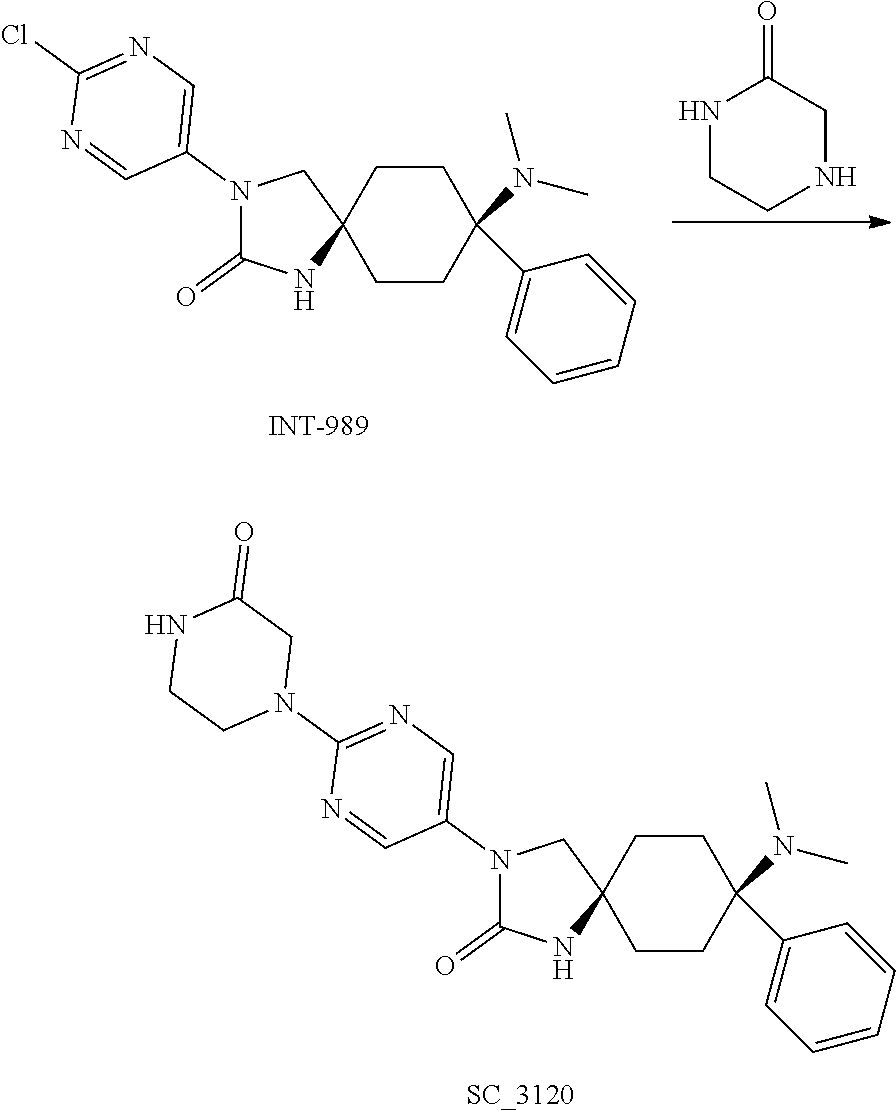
C12(CCC(N(C)C)(C3=CC=CC=C3)CC1)CN(C1=CN=C(Cl)N=C1)C(=O)N2.N1CCNCC1=O.C12(CCC(N(C)C)(C3=CC=CC=C3)CC1)CN(C1=CN=C(N3CC(=O)NCC3)N=C1)C(=O)N2
